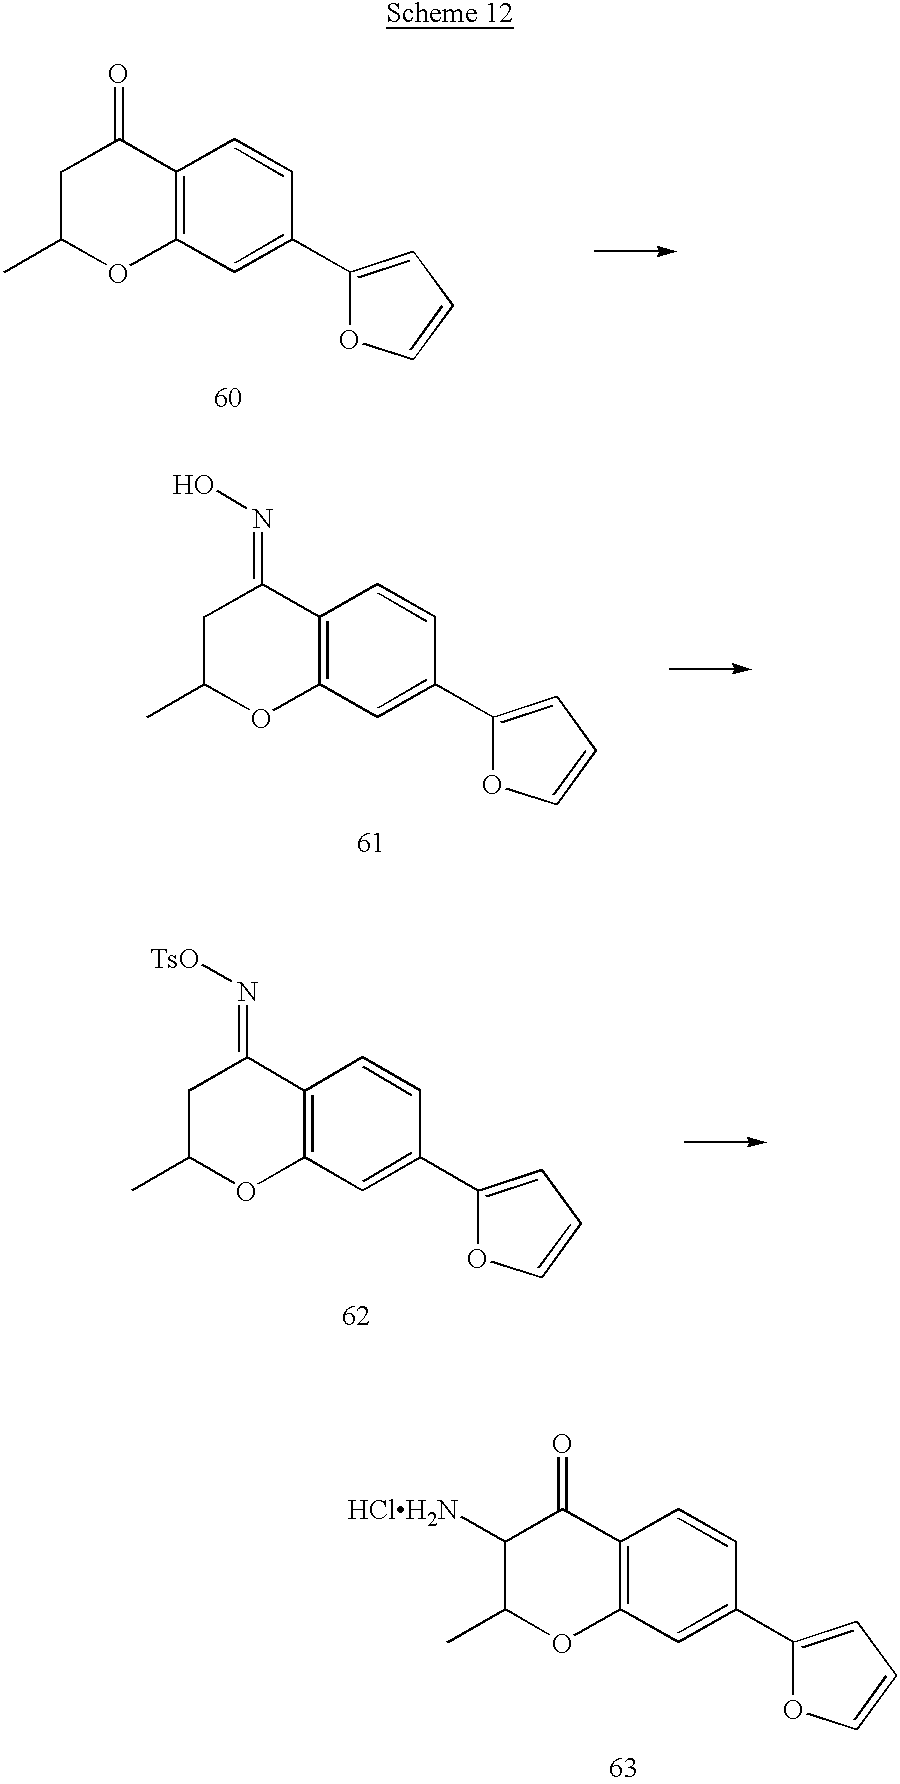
C1([HClH2N])C(C)OC2=C(C1=O)C=CC(C1=CC=CO1)=C2.C1C(C)OC2=C(C1=O)C=CC(C1=CC=CO1)=C2.C1C(C)OC2=C(C1=NO)C=CC(C1=CC=CO1)=C2.C1C(C)OC2=C(C1=N[TsO])C=CC(C1=CC=CO1)=C2
